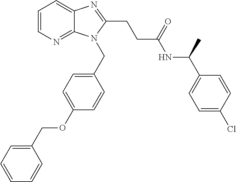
C1=CN=C2C(=C1)N=C(CCC(NC(C1=CC=C(Cl)C=C1)C)=O)N2CC1=CC=C(OCC2=CC=CC=C2)C=C1
